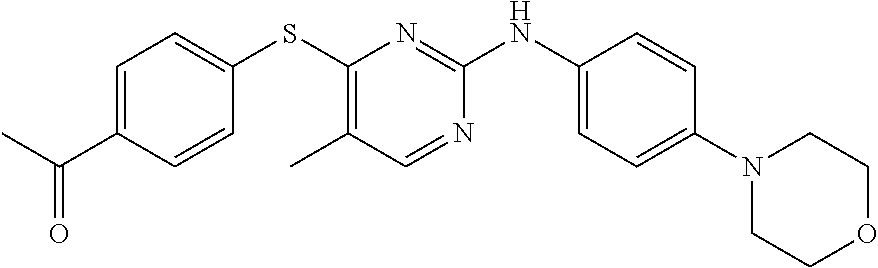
C1=C(C(C)=O)C=CC(SC2=C(C)C=NC(NC3=CC=C(N4CCOCC4)C=C3)=N2)=C1
